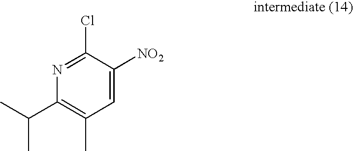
N1=C(Cl)C([NO2])=CC(C)=C1C(C)C
